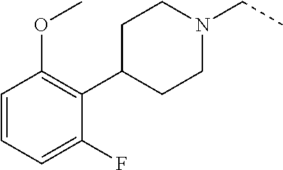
C1(C2CCN(CC)CC2)=C(OC)C=CC=C1F
